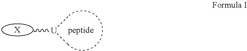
[X].C[U](C)C.[peptide]
